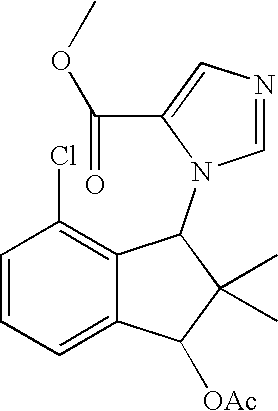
C1=CC=C2C(=C1Cl)C(N1C=NC=C1C(=O)OC)C(C)(C)C2[OAc]
